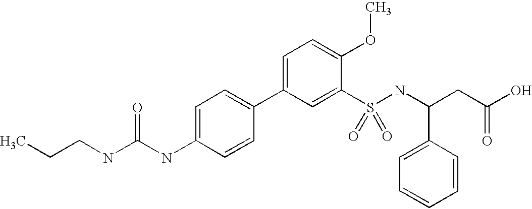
C1=C(NC(NCCC)=O)C=CC(C2=CC=C(OC)C(S(NC(CC(O)=O)C3=CC=CC=C3)(=O)=O)=C2)=C1
